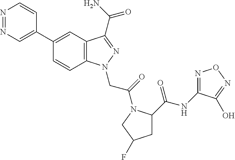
N1=NC=C(C2=CC3=C(C=C2)N(CC(=O)N2C(C(NC4=NON=C4O)=O)CC(F)C2)N=C3C(N)=O)C=C1
